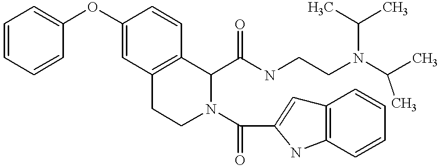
C1=CC=CC(OC2=CC3=C(C=C2)C(C(NCCN(C(C)C)C(C)C)=O)N(C(=O)C2=CC4=C(N2)C=CC=C4)CC3)=C1
